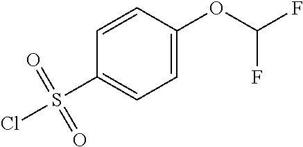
ClS(C1=CC=C(OC(F)F)C=C1)(=O)=O
